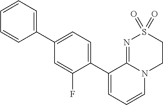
C1(C2=CC=CC=C2)=CC=C(C2=CC=CN3C2=NS(=O)(=O)CC3)C(F)=C1
